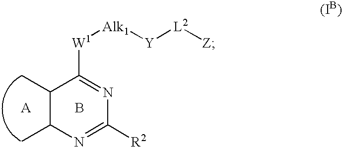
C1(C)C(C)N=C([R2])N=C1[W1][Alk1][Y][L2][Z].B
